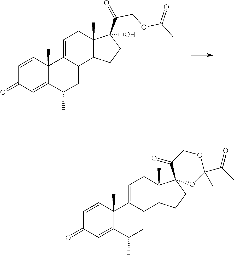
C1=CC2(C)C(=CC1=O)C(C)CC1C2=CCC2(C)C1CCC2(C(=O)COC(C)=O)O.C1=CC2(C)C(=CC1=O)C(C)CC1C2=CCC2(C)C1CCC21OC(C(C)=O)(C)OCC1=O
